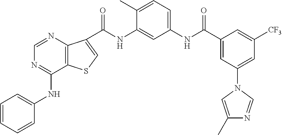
C(NC1=CC(NC(C2=CC(N3C=C(C)N=C3)=CC([CF3])=C2)=O)=CC=C1C)(=O)C1=CSC2=C1N=CN=C2NC1=CC=CC=C1
